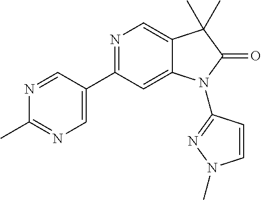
N1=C(C2=CN=C(C)N=C2)C=C2C(=C1)C(C)(C)C(=O)N2C1=NN(C)C=C1
